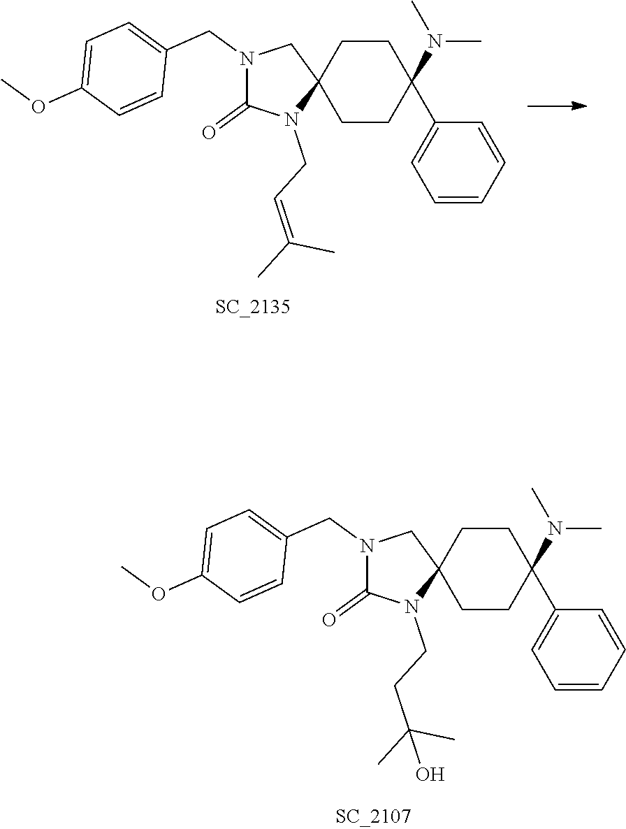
N1(CC2=CC=C(OC)C=C2)C(=O)N(CCC(C)(C)O)C2(C1)CCC(N(C)C)(C1=CC=CC=C1)CC2.N1(CC2=CC=C(OC)C=C2)C(=O)N(CC=C(C)C)C2(C1)CCC(N(C)C)(C1=CC=CC=C1)CC2
